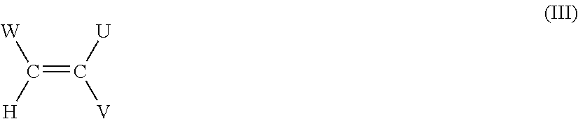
C(=C([U])[V])([W])[H]
